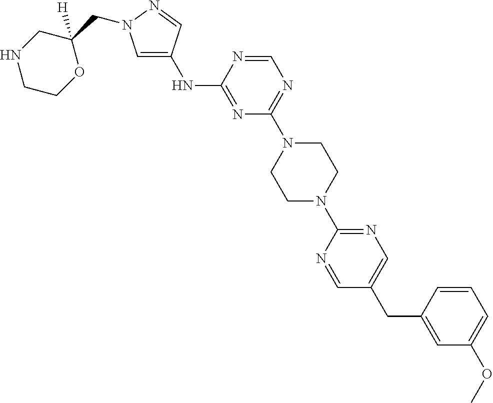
N(C1=NC(N2CCN(C3=NC=C(CC4=CC(OC)=CC=C4)C=N3)CC2)=NC=N1)C1=CN(CC2([H])CNCCO2)N=C1
